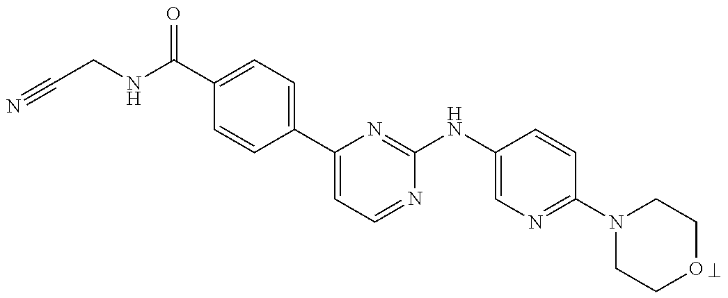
C1(C(NCC#N)=O)=CC=C(C2=CC=NC(NC3=CN=C(N4CCOCC4)C=C3)=N2)C=C1
